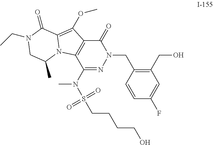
C1(CO)=C(CN2N=C(N(C)S(CCCCO)(=O)=O)C3=C(C2=O)C(OC)=C2N3C(C)CN(CC)C2=O)C=CC(F)=C1
